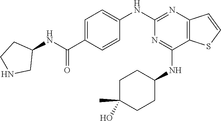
C1(NC2=CC=C(C(NC3CCNC3)=O)C=C2)=NC2=C(C(NC3CCC(O)(C)CC3)=N1)SC=C2
